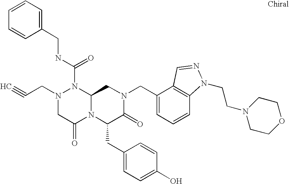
N1(C(NCC2=CC=CC=C2)=O)N(CC#C)CC(=O)N2C1CN(CC1=CC=CC3=C1C=NN3CCN1CCOCC1)C(=O)C2CC1=CC=C(O)C=C1
